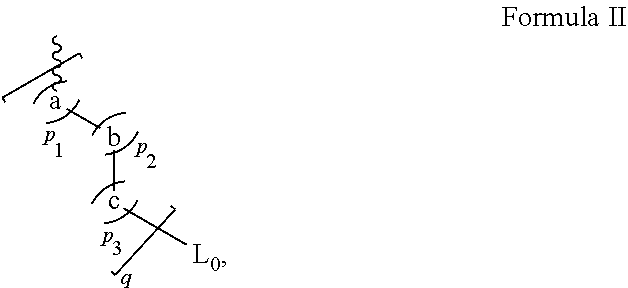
C[a]b-c[L0]
